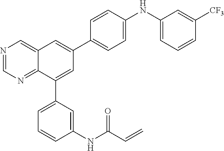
N1=CN=C2C(=C1)C=C(C1=CC=C(NC3=CC=CC([CF3])=C3)C=C1)C=C2C1=CC=CC(NC(C=C)=O)=C1
